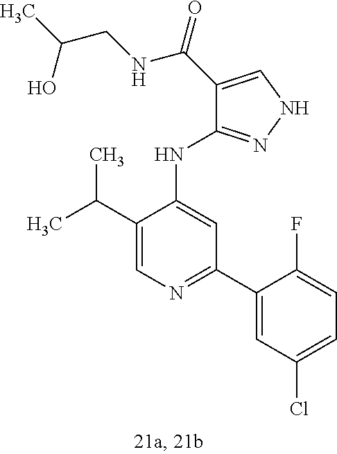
C1(NC2=CC(C3=CC(Cl)=CC=C3F)=NC=C2C(C)C)=NNC=C1C(NCC(C)O)=O
